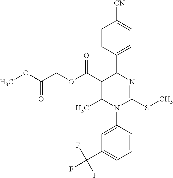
C1=CC(C2C(C(OCC(OC)=O)=O)=C(C)N(C3=CC(C(F)(F)F)=CC=C3)C(SC)=N2)=CC=C1[CN]
